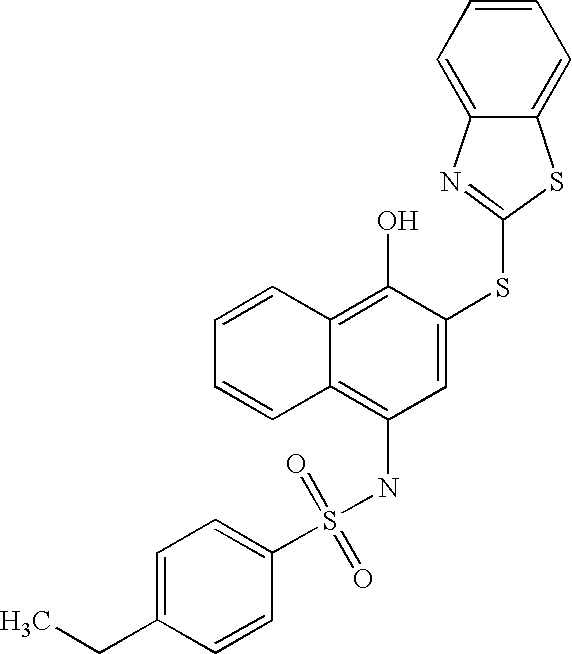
C1=CC=CC2=C(O)C(SC3=NC4=CC=CC=C4S3)=CC(NS(C3=CC=C(CC)C=C3)(=O)=O)=C12
